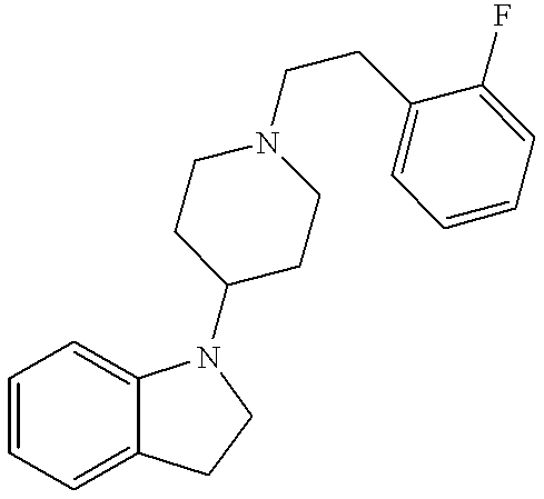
C1=CC=C2C(=C1)N(C1CCN(CCC3=CC=CC=C3F)CC1)CC2
